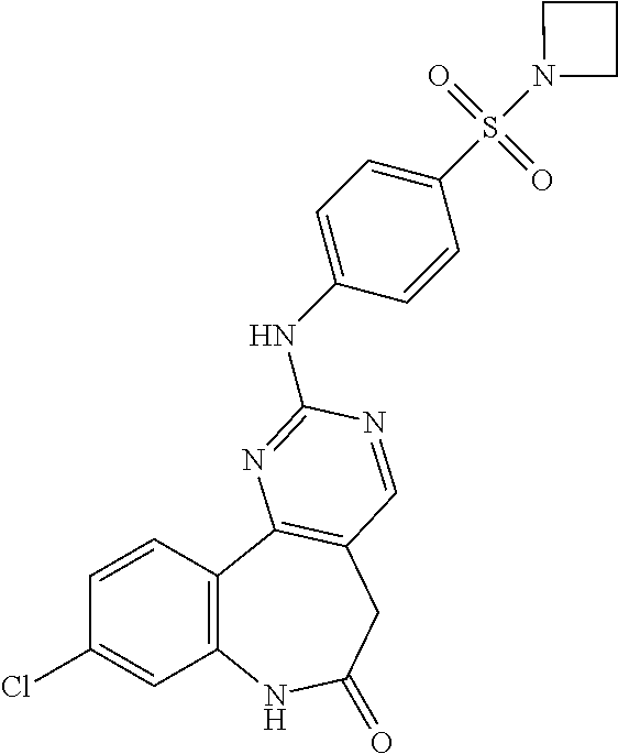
C1(Cl)=CC2=C(C=C1)C1=C(CC(=O)N2)C=NC(NC2=CC=C(S(N3CCC3)(=O)=O)C=C2)=N1
